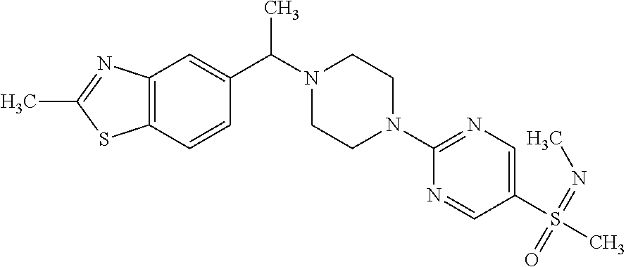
C12=C(C=CC(C(N3CCN(C4=NC=C(S(C)(=NC)=O)C=N4)CC3)C)=C1)SC(C)=N2
